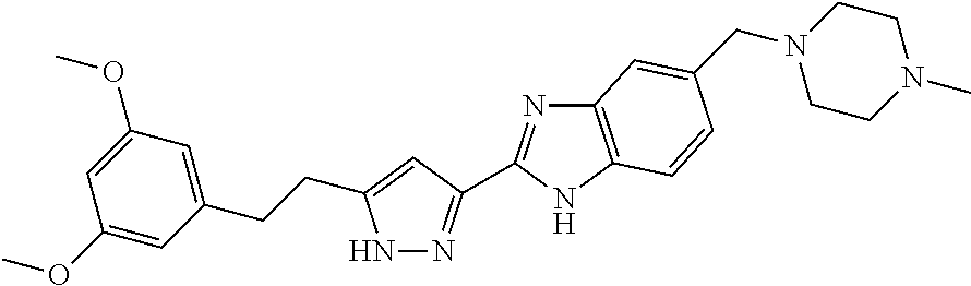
N1N=C(C2=NC3=C(N2)C=CC(CN2CCN(C)CC2)=C3)C=C1CCC1=CC(OC)=CC(OC)=C1
